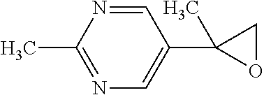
C1=NC(C)=NC=C1C1(C)OC1
